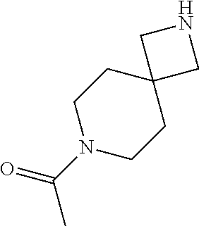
N1(C(=O)C)CCC2(CC1)CNC2
